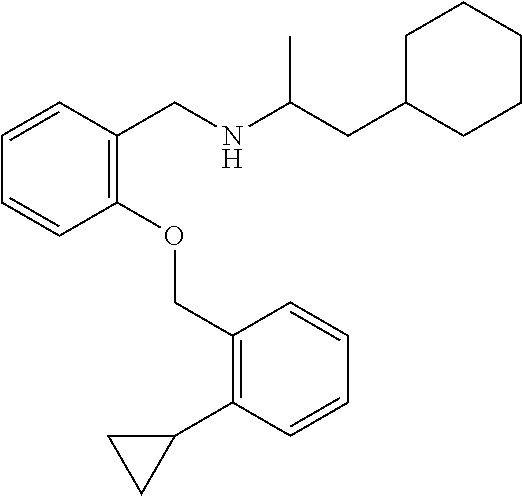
C1=CC=CC(CNC(CC2CCCCC2)C)=C1OCC1=C(C2CC2)C=CC=C1
